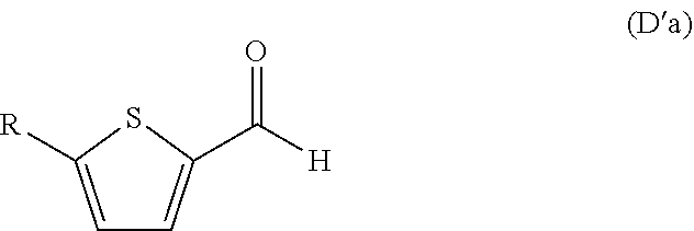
C1=C([R])SC(C([H])=O)=C1
